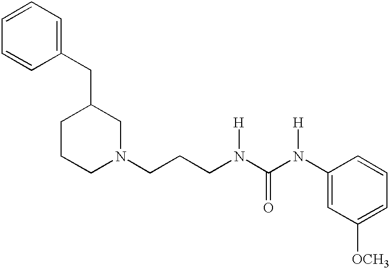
C1=CC(CC2CCCN(CCCN(C(N(C3=CC([OCH3])=CC=C3)[H])=O)[H])C2)=CC=C1
